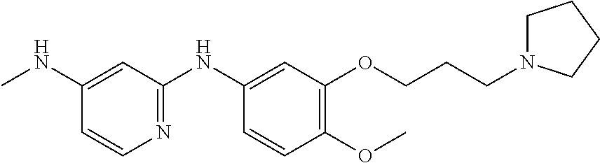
C1(NC)=CC(NC2=CC(OCCCN3CCCC3)=C(OC)C=C2)=NC=C1
